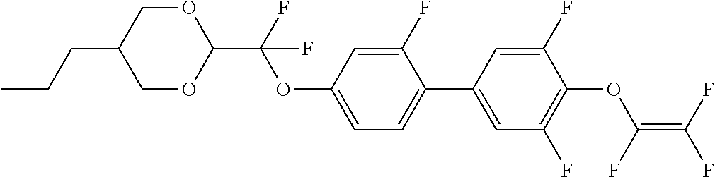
C(C1COC(C(F)(OC2=CC=C(C3=CC(F)=C(OC(=C(F)F)F)C(F)=C3)C(F)=C2)F)OC1)CC
